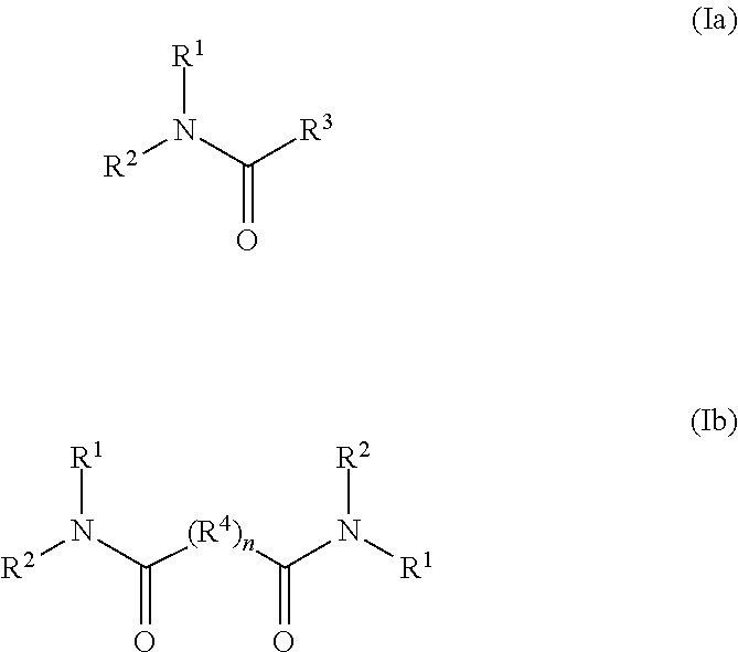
[R2]N(C([R3])=O)[R1].[R2]N(C(=O)[(R4)n]C(N([R1])[R2])=O)[R1]
